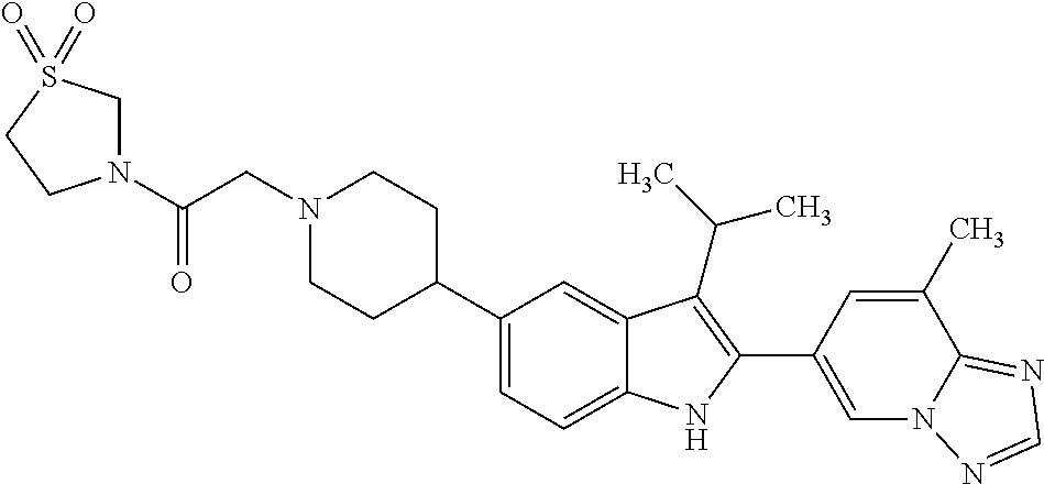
N1(CC(=O)N2CS(=O)(=O)CC2)CCC(C2=CC=C3C(=C2)C(C(C)C)=C(C2=CN4C(=NC=N4)C(C)=C2)N3)CC1
